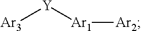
[Ar1]([Ar2])[Y][Ar3]
